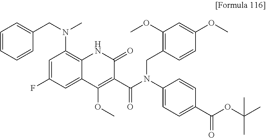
C1=CC=CC(CN(C)C2=C3C(=CC(F)=C2)C(OC)=C(C(N(C2=CC=C(C(=O)OC(C)(C)C)C=C2)CC2=C(OC)C=C(OC)C=C2)=O)C(=O)N3)=C1
